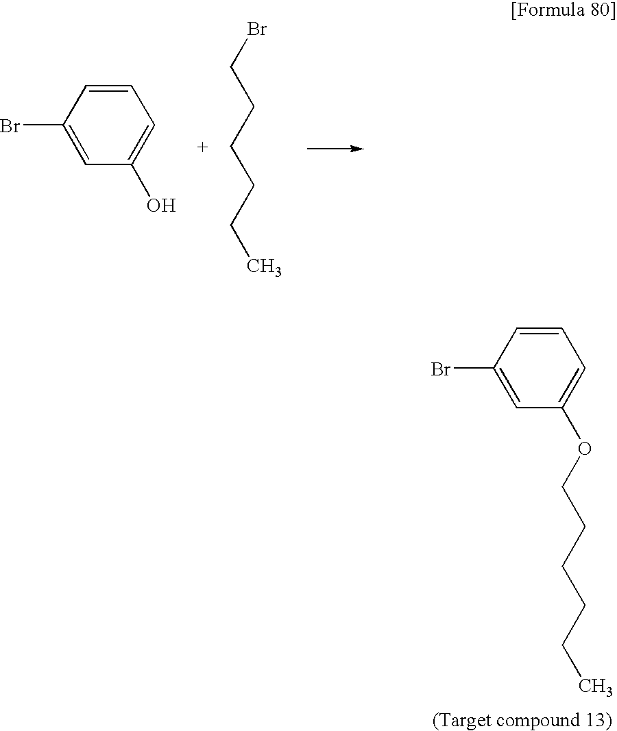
BrC1=CC(O)=CC=C1.BrCCCCCC.BrC1=CC(OCCCCCC)=CC=C1
